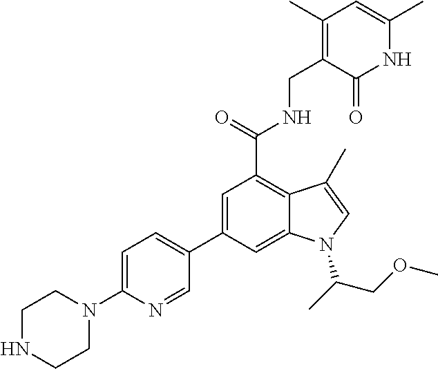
C1(C2=CC(C(NCC3=C(C)C=C(C)NC3=O)=O)=C3C(=C2)N(C(C)COC)C=C3C)=CC=C(N2CCNCC2)N=C1
